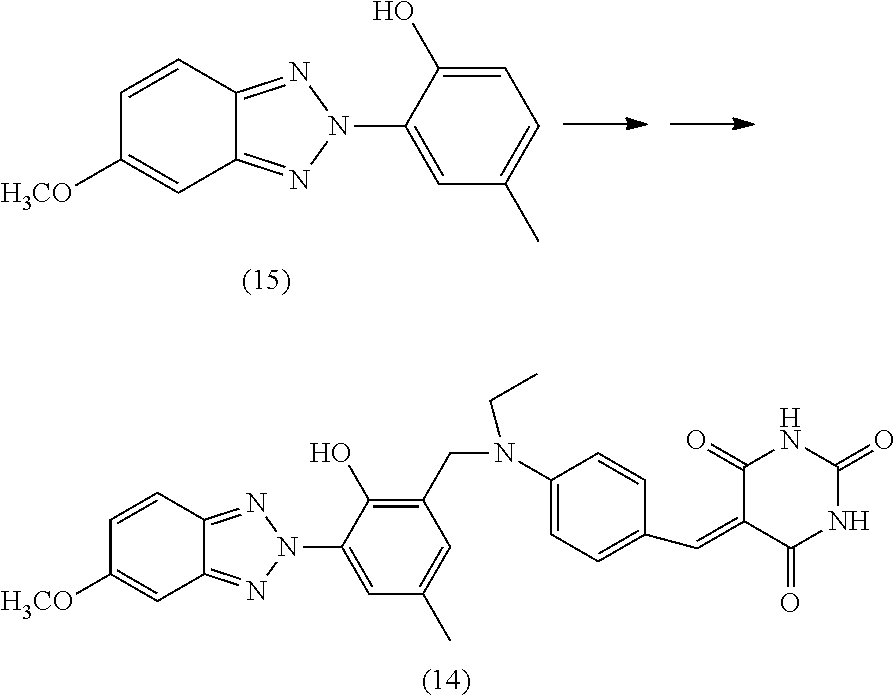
C1=CC([H3CO])=CC2=NN(C3=CC(C)=CC=C3O)N=C12.C1=CC([H3CO])=CC2=NN(C3=CC(C)=CC(CN(C4=CC=C(C=C5C(=O)NC(=O)NC5=O)C=C4)CC)=C3O)N=C12
